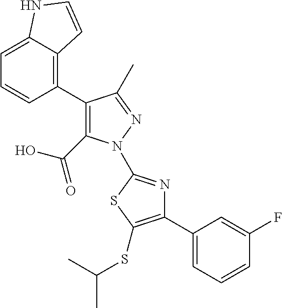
C1(C2=C3C(=CC=C2)NC=C3)=C(C(=O)O)N(C2=NC(C3=CC=CC(F)=C3)=C(SC(C)C)S2)N=C1C
